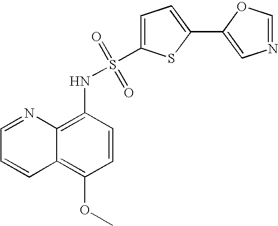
C1=NC2=C(NS(C3=CC=C(C4=CN=CO4)S3)(=O)=O)C=CC(OC)=C2C=C1
